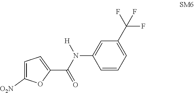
C1=C([O2N])OC(C(N(C2=CC(C(F)(F)F)=CC=C2)[H])=O)=C1
